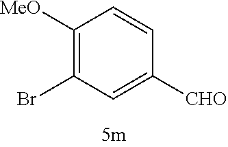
C1([OMe])=C(Br)C=C([CHO])C=C1
